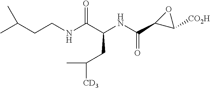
CC(CCNC(=O)C(CC(C)[CD3])NC(=O)C1OC1[CO2H])C
